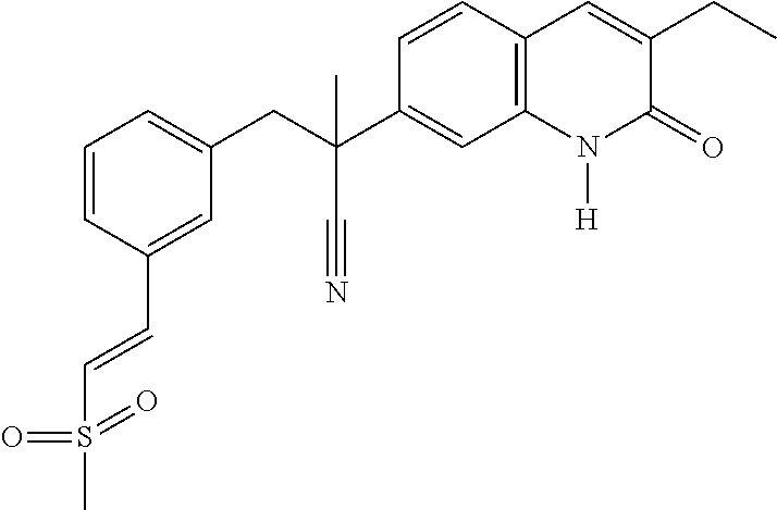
C(C1=CC=CC(C=CS(=O)(C)=O)=C1)C(C#N)(C1=CC2=C(C=C1)C=C(CC)C(=O)N2[H])C
